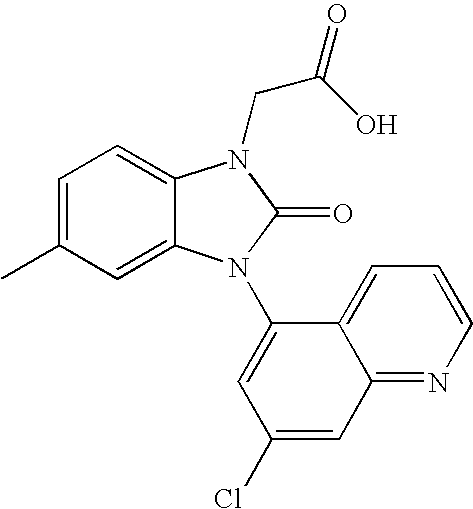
C1=C(C)C=C2C(=C1)N(CC(O)=O)C(=O)N2C1=CC(Cl)=CC2=NC=CC=C12
